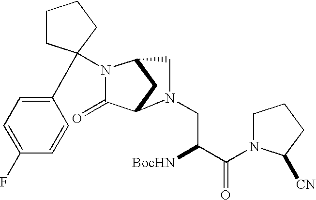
C1(=O)C2CC(CN2CC([BocHN])C(=O)N2CCCC2[CN])N1C1(C2=CC=C(F)C=C2)CCCC1
